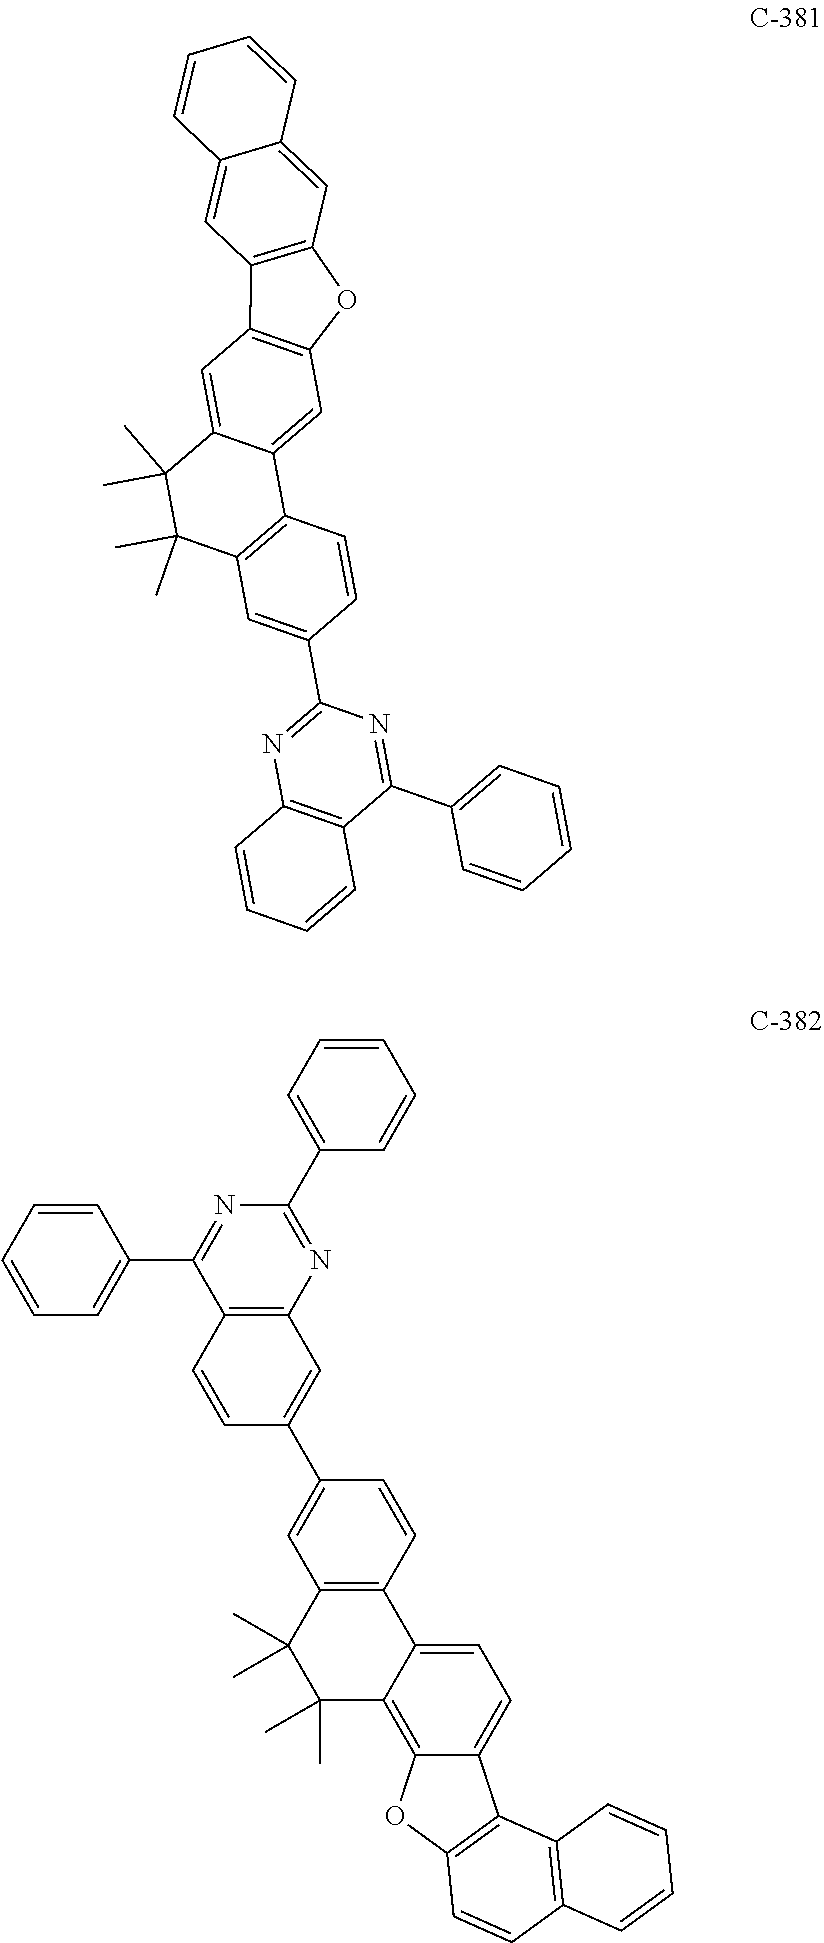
C1(C2=CC3=C(C=C2)C2=CC4=C(C=C2C(C)(C)C3(C)C)C2=C(O4)C=C3C(=C2)C=CC=C3)=NC2=C(C(C3=CC=CC=C3)=N1)C=CC=C2.C12=CC=C3C(=C1OC1=C2C2=C(C=C1)C=CC=C2)C(C)(C)C(C)(C)C1=C3C=CC(C2=CC3=C(C=C2)C(C2=CC=CC=C2)=NC(C2=CC=CC=C2)=N3)=C1
